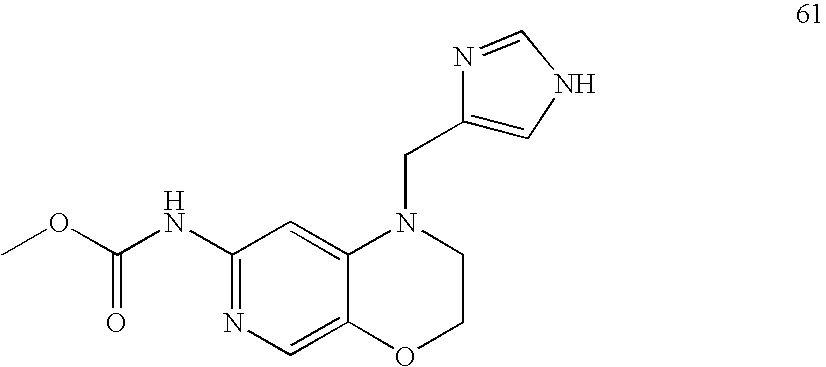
N1=C(NC(OC)=O)C=C2C(=C1)OCCN2CC1=CNC=N1
